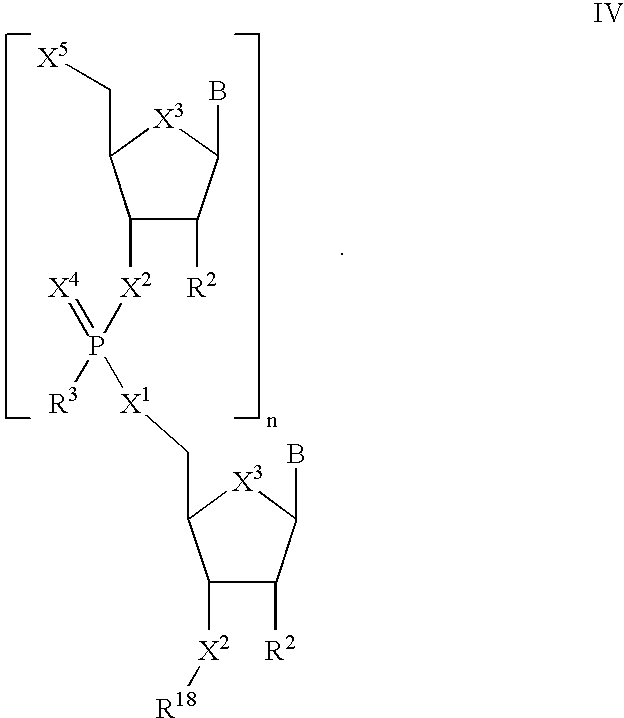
C1([X2]P([R3])(=[X4])[X1]CC2C([X2][R18])C([R2])C(B)[X3]2)C([R2])C(B)[X3]C1C[X5]
